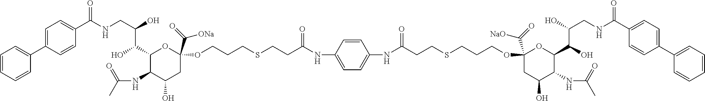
C1=CC=CC(C2=CC=C(C(NCC(O)C(C3C(NC(C)=O)C(O)CC(C(=O)[ONa])(OCCCSCCC(=O)NC4=CC=C(NC(=O)CCSCCCOC5(C(=O)[NaO])CC(O)C(NC(C)=O)C(C(O)C(O)CNC(C6=CC=C(C7=CC=CC=C7)C=C6)=O)O5)C=C4)O3)O)=O)C=C2)=C1
